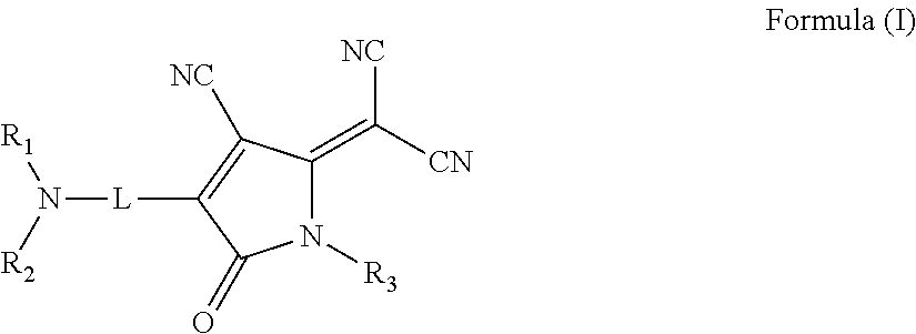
N([L]C1=C([NC])C(=C([CN])[NC])N([R3])C1=O)([R1])[R2]
